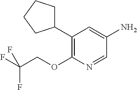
C1(C2CCCC2)=C(OCC(F)(F)F)N=CC(N)=C1
